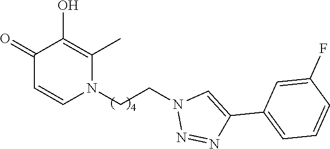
C1(=O)C=CN(CCN2N=NC(C3=CC=CC(F)=C3)=C2)C(C)=C1O
